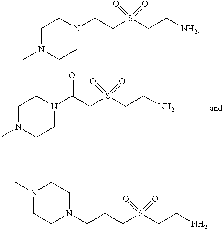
C1N(C)CCN(C(CS(CCN)(=O)=O)=O)C1.C1N(C)CCN(CCS(CC[NH2])(=O)=O)C1.C1N(C)CCN(CCCS(CCN)(=O)=O)C1
